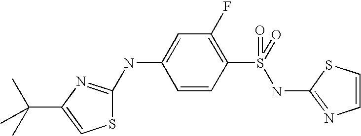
C1=CC(S(=O)(NC2=NC=CS2)=O)=C(F)C=C1NC1=NC(C(C)(C)C)=CS1
